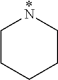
C1CCCCN1.*
